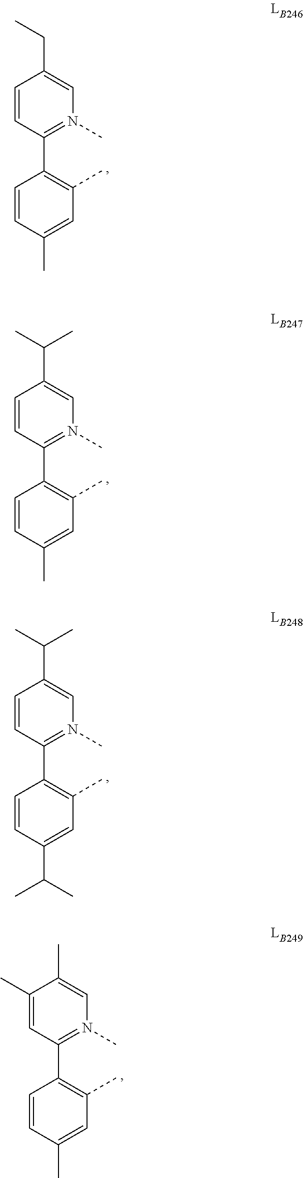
C1=CC(C2=C(C)C=C(C)C=C2)=N(C)C=C1CC.C1=CC(C2=C(C)C=C(C)C=C2)=N(C)C=C1C(C)C.C1=CC(C2=C(C)C=C(C(C)C)C=C2)=N(C)C=C1C(C)C.C1(C)=CC(C2=C(C)C=C(C)C=C2)=N(C)C=C1C
